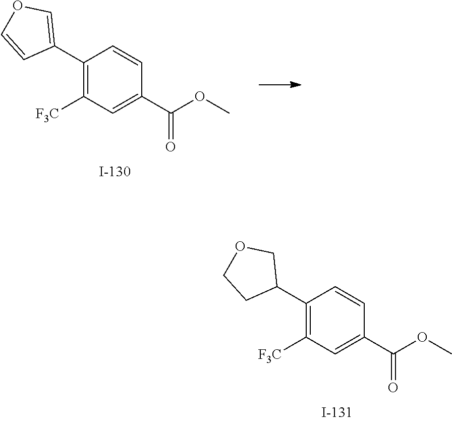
C1(C2COCC2)=C([F3C])C=C(C(OC)=O)C=C1.C1(C2=COC=C2)=C([F3C])C=C(C(OC)=O)C=C1
